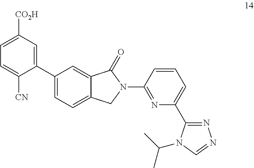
C1(C2=CC=C3C(=C2)C(=O)N(C2=NC(C4=NN=CN4C(C)C)=CC=C2)C3)=CC([CO2H])=CC=C1[CN]
